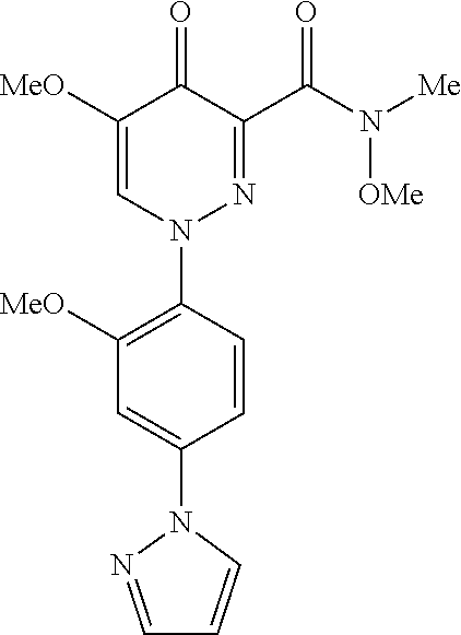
O=C1C(C(N([OMe])[Me])=O)=NN(C2=C([MeO])C=C(N3N=CC=C3)C=C2)C=C1[MeO]
